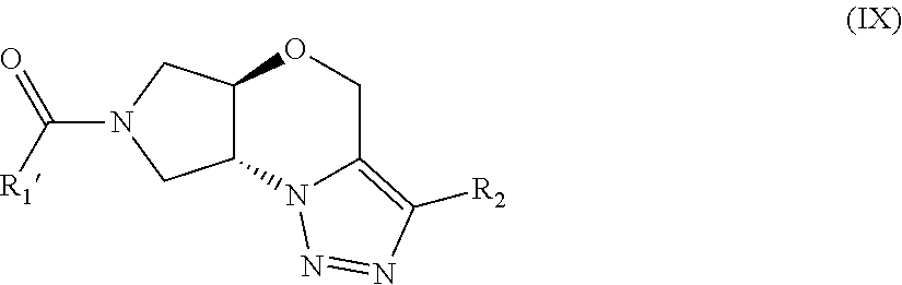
C(N1CC2C(C1)OCC1=C([R2])N=NN21)([R1])=O
